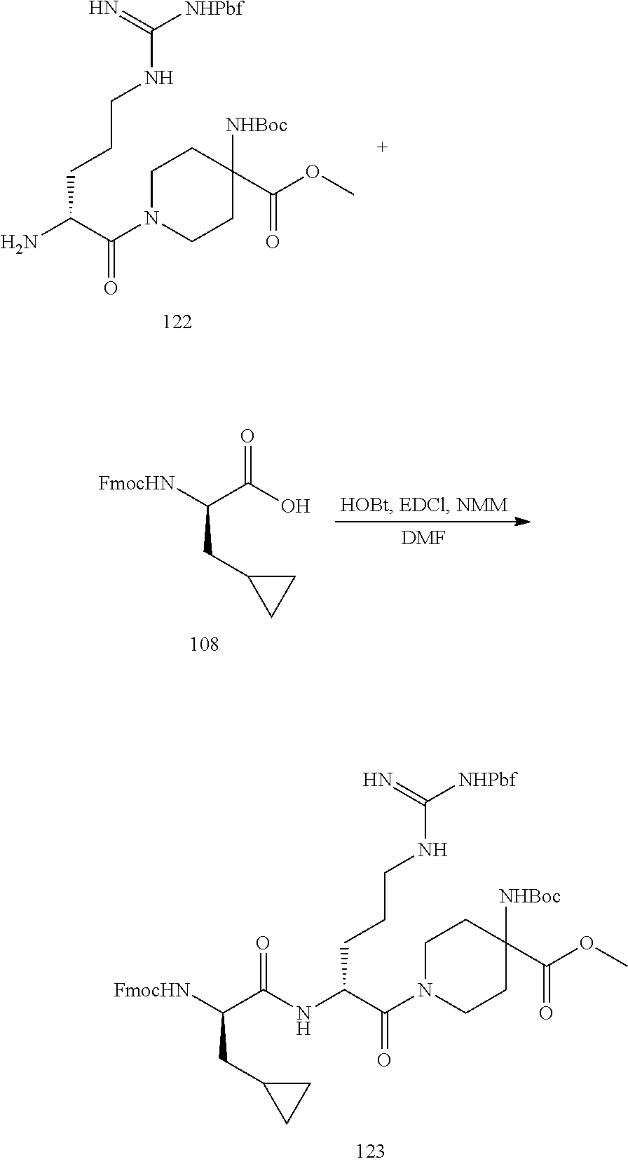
C1N(C(C(NC(C([FmocHN])CC2CC2)=O)CCCNC([NHPbf])=N)=O)CCC(C(OC)=O)([NHBoc])C1.C1N(C(C(N)CCCNC([NHPbf])=N)=O)CCC(C(OC)=O)([NHBoc])C1.[FmocHN]C(C(O)=O)CC1CC1.[DMF]
